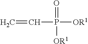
C=CP([OR1])(=O)[OR1]
